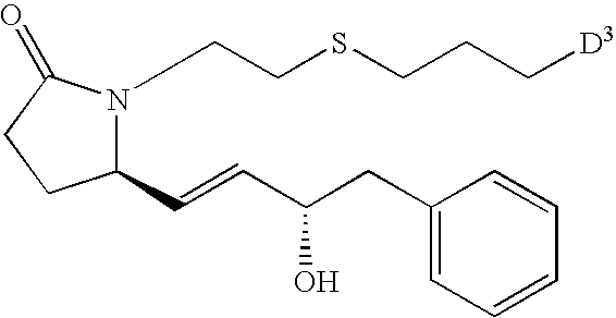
C(SCCN1C(C=CC(CC2=CC=CC=C2)O)CCC1=O)CC[D3]
